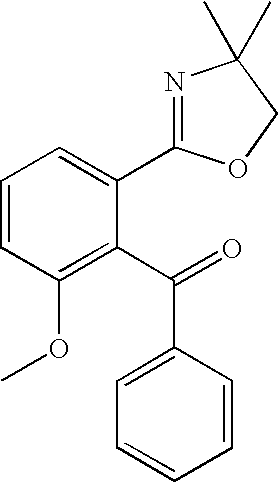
C1(OC)=C(C(=O)C2=CC=CC=C2)C(C2=NC(C)(C)CO2)=CC=C1
